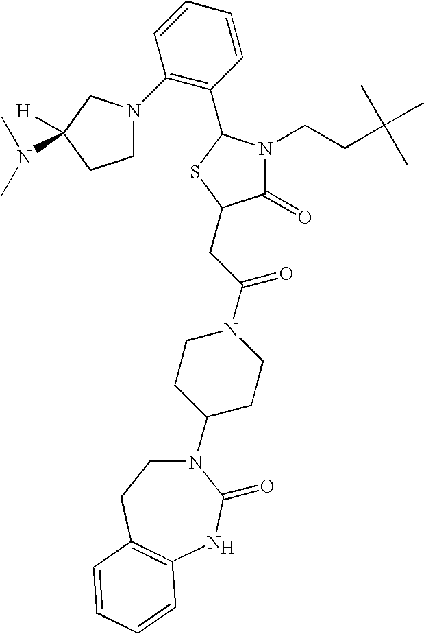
[H].N1(C2CCN(C(CC3C(=O)N(CCC(C)(C)C)C(C4=C(N5CCC(N(C)C)([H])C5)C=CC=C4)S3)=O)CC2)CCC2=C(NC1=O)C=CC=C2
